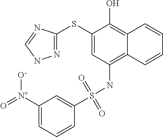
C1(SC2=NNC=N2)=CC(NS(C2=CC([N+](=O)[O-])=CC=C2)(=O)=O)=C2C(=C1O)C=CC=C2
